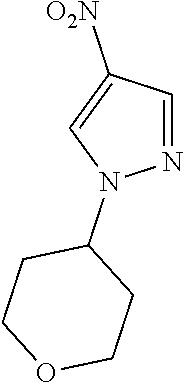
N1=CC([O2N])=CN1C1CCOCC1
